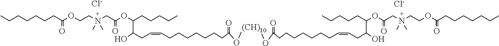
[Cl-].[Cl-].C(C(OCCN(CC(OC(CCCCC)C(CC=CCCCCCCCC(=O)O[(CH)10]OC(=O)CCCCCCCC=CCC(O)C(CCCCC)OC(CN(CCOC(=O)CCCCCCC)(C)C)=O)O)=O)(C)C)=O)CCCCCC
